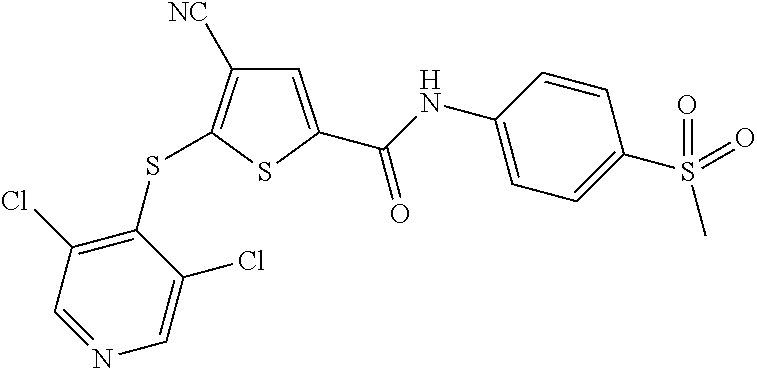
C1([NC])=C(SC2=C(Cl)C=NC=C2Cl)SC(C(=O)NC2=CC=C(S(=O)(C)=O)C=C2)=C1
